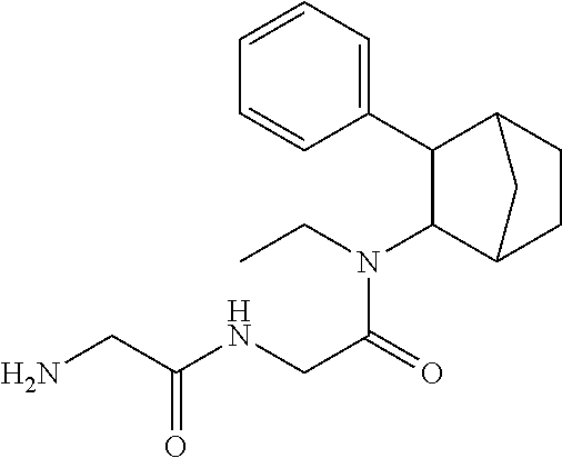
C1(N(CC)C(CNC(CN)=O)=O)C2CCC(C1C1=CC=CC=C1)C2
